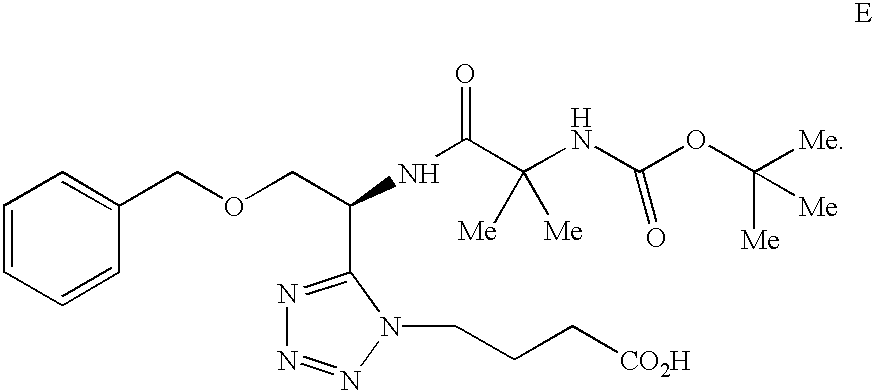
C1=CC=CC(COCC(NC(=O)C(NC(=O)OC([Me])([Me])[Me])([Me])[Me])C2=NN=NN2CCC[CO2H])=C1
